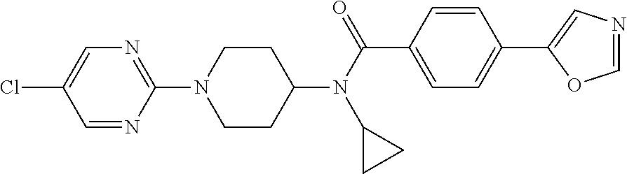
C1CC(N(C(C2=CC=C(C3=CN=CO3)C=C2)=O)C2CC2)CCN1C1=NC=C(Cl)C=N1
